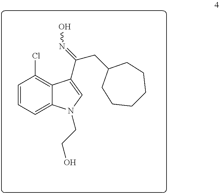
C12=CC=CC(Cl)=C1C(C(CC1CCCCCC1)=NO)=CN2CCO
